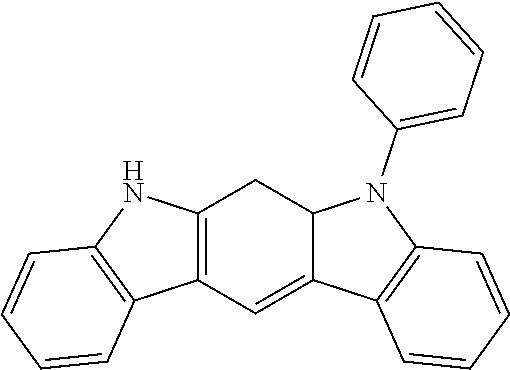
C12=C(C=C3C(C1)N(C1=CC=CC=C1)C1=C3C=CC=C1)C1=C(N2)C=CC=C1
